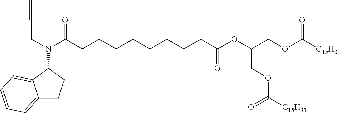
C12=CC=CC=C1C(N(CC#C)C(CCCCCCCCC(OC(COC([C15H31])=O)COC([C15H31])=O)=O)=O)CC2
